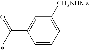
CC(=O)C1=CC([CH2NHMs])=CC=C1
